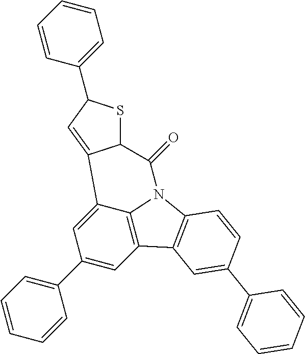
C1(C2=CC=CC=C2)=CC2=C3C(=C1)C1=CC(C4=CC=CC=C4)SC1C(=O)N3C1=C2C=C(C2=CC=CC=C2)C=C1
